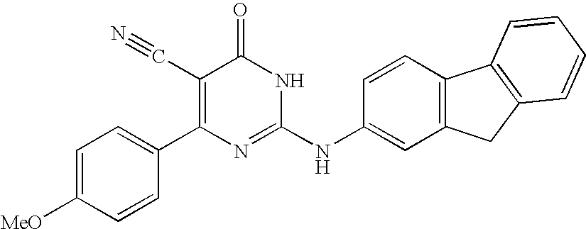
C1=CC(C2=C(C#N)C(=O)NC(NC3=CC4=C(C=C3)C3=C(C4)C=CC=C3)=N2)=CC=C1[MeO]
